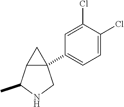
C1=C(Cl)C(Cl)=CC=C1C12C(C(C)NC1)C2
